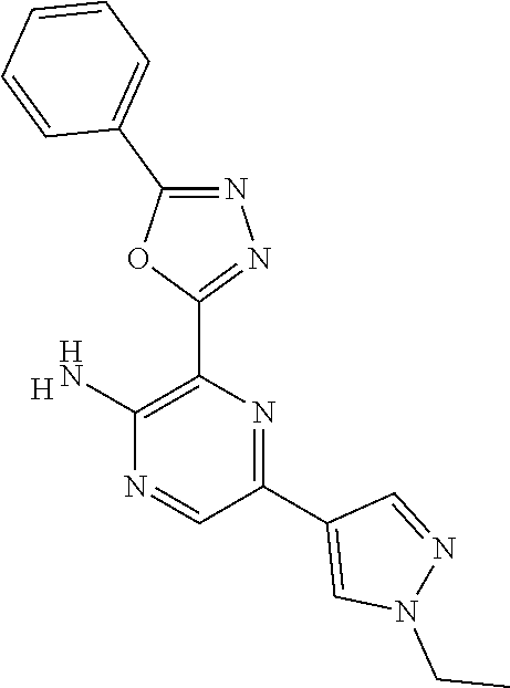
[H].C1(N)=C(C2=NN=C(C3=CC=CC=C3)O2)N=C(C2=CN(CC)N=C2)C=N1
